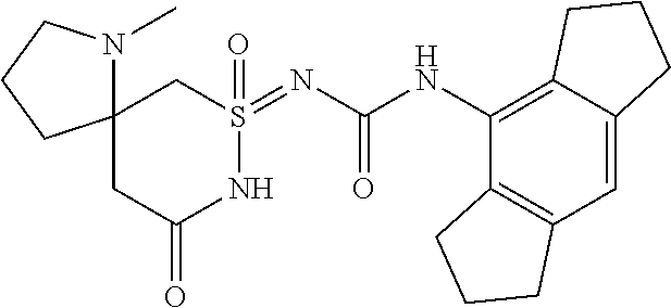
C12=C(C=C3C(=C1NC(=O)N=S1(=O)CC4(CC(=O)N1)N(C)CCC4)CCC3)CCC2
